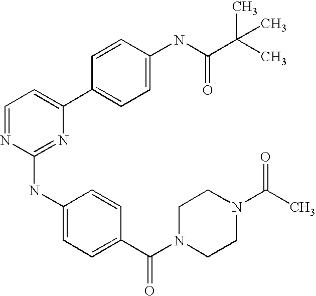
C1(C2=CC=C(NC(C(C)(C)C)=O)C=C2)=CC=NC(NC2=CC=C(C(N3CCN(C(C)=O)CC3)=O)C=C2)=N1
